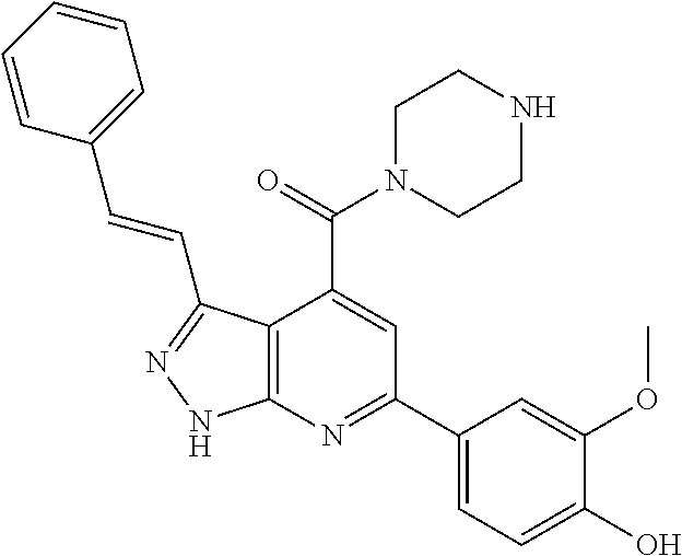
C1=CC=CC(C=CC2=NNC3=C2C(C(=O)N2CCNCC2)=CC(C2=CC=C(O)C(OC)=C2)=N3)=C1
